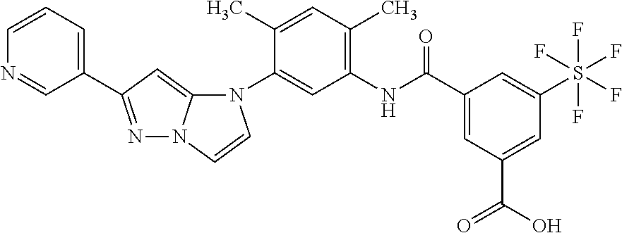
N1=C(C2=CC=CN=C2)C=C2N1C=CN2C1=CC(NC(C2=CC(C(=O)O)=CC(S(F)(F)(F)(F)F)=C2)=O)=C(C)C=C1C
